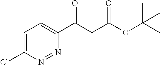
C1=C(Cl)N=NC(C(CC(OC(C)(C)C)=O)=O)=C1
